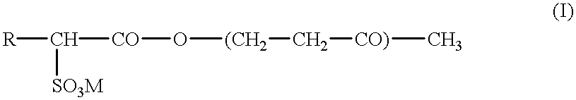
[R]C([SO3M])[CO]O[(CH2]C[CO)]C
